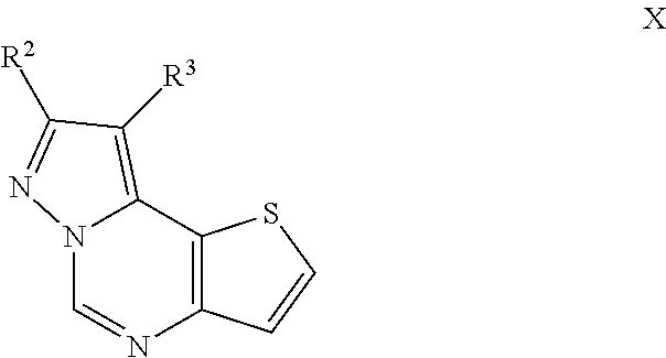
C12=C([R3])C([R2])=NN1C=NC1=C2SC=C1
